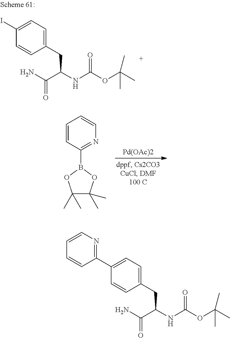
NC(C(NC(OC(C)(C)C)=O)CC1=CC=C(I)C=C1)=O.C1(C)(C)C(C)(C)OB(C2=NC=CC=C2)O1.[Pd(OAc)2].NC(C(NC(OC(C)(C)C)=O)CC1=CC=C(C2=NC=CC=C2)C=C1)=O
